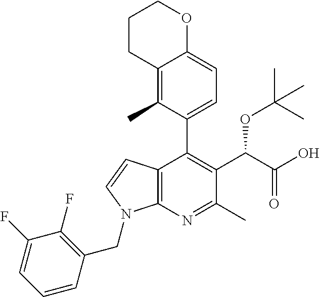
C12=C(N=C(C)C(C(C(O)=O)OC(C)(C)C)=C1C1=CC=C3C(=C1C)CCCO3)N(CC1=C(F)C(F)=CC=C1)C=C2
